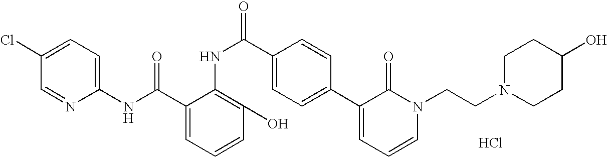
C1(NC(C2=CC=CC(O)=C2NC(C2=CC=C(C3=CC=CN(CCN4CCC(O)CC4)C3=O)C=C2)=O)=O)=CC=C(Cl)C=N1.Cl
